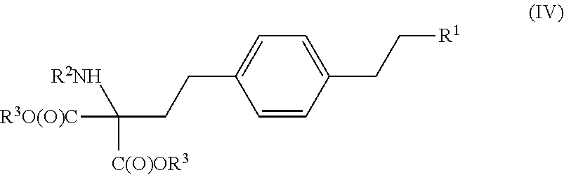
C1=CC(CC[R1])=CC=C1CCC([C(O)OR3])([R2NH])[R3O(O)C]
